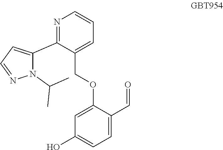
C1=C(OCC2=CC=CN=C2C2=CC=NN2C(C)C)C(C=O)=CC=C1O
